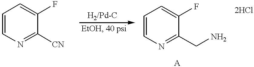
C1=CN=C([CN])C(F)=C1.C1=CN=C(CN)C(F)=C1
